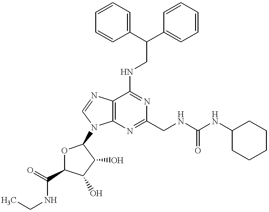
C12=C(N=C(CNC(=O)NC3CCCCC3)N=C1NCC(C1=CC=CC=C1)C1=CC=CC=C1)N(C1OC(C(NCC)=O)C(O)C1O)C=N2
